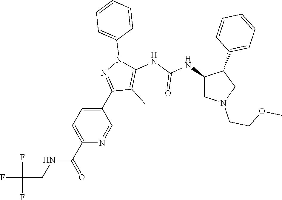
C1(NC(NC2=C(C)C(C3=CC=C(C(=O)NCC(F)(F)F)N=C3)=NN2C2=CC=CC=C2)=O)CN(CCOC)CC1C1=CC=CC=C1
